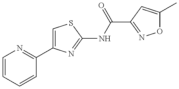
C1=CC=CC(C2=CSC(NC(=O)C3=NOC(C)=C3)=N2)=N1
